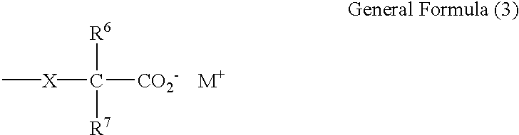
C[X]C([CO2-])([R6])[R7].[M+]
